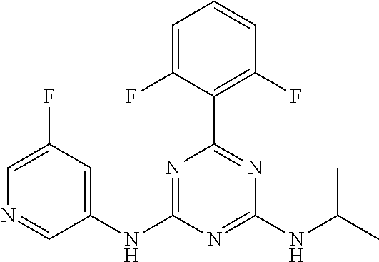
N1=C(NC2=CC(F)=CN=C2)N=C(NC(C)C)N=C1C1=C(F)C=CC=C1F
